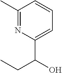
C1(C)=NC(C(CC)O)=CC=C1
